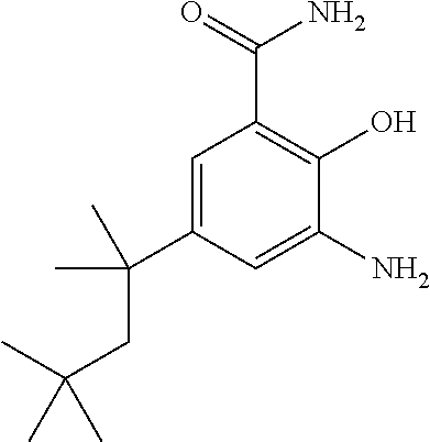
C1=C(C(C)(C)CC(C)(C)C)C=C(N)C(O)=C1C(=O)N
